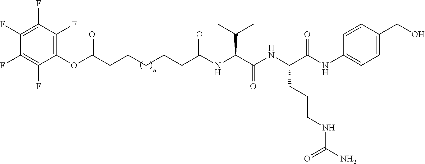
C(CCCCCC(NC(C(NC(C(NC1=CC=C(CO)C=C1)=O)CCCNC(N)=O)=O)C(C)C)=O)(OC1=C(F)C(F)=C(F)C(F)=C1F)=O
